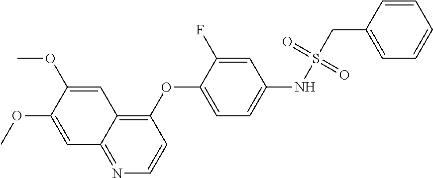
C1(OC2=CC=C(NS(CC3=CC=CC=C3)(=O)=O)C=C2F)=C2C(=NC=C1)C=C(OC)C(OC)=C2
